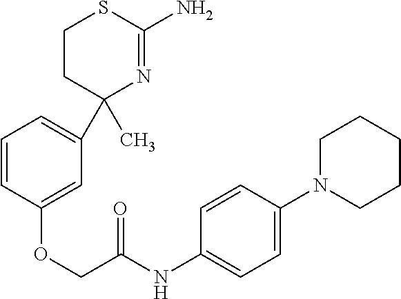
C1=CC(OCC(NC2=CC=C(N3CCCCC3)C=C2)=O)=CC(C2(C)N=C(N)SCC2)=C1
